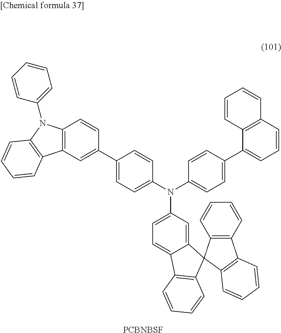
N(C1=CC=C2C(=C1)C1(C3=C2C=CC=C3)C2=C(C=CC=C2)C2=C1C=CC=C2)(C1=CC=C(C2=CC3=C(C=C2)N(C2=CC=CC=C2)C2=C3C=CC=C2)C=C1)C1=CC=C(C2=CC=CC3=C2C=CC=C3)C=C1.[PCBNBSF]
